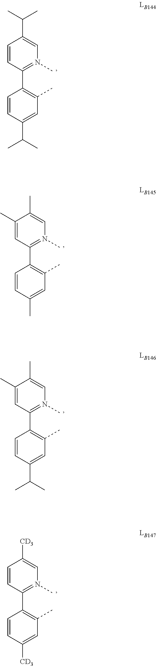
C1=CC(C2=C(C)C=C(C(C)C)C=C2)=N(C)C=C1C(C)C.C1(C)=CC(C2=C(C)C=C(C)C=C2)=N(C)C=C1C.C1(C)=CC(C2=C(C)C=C(C(C)C)C=C2)=N(C)C=C1C.C1=CC(C2=C(C)C=C([CD3])C=C2)=N(C)C=C1[CD3]
